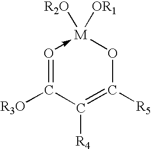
O1->[M]([R2O])([OR1])OC([R5])=C([R4])C=1[R3O]
